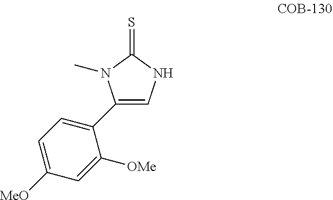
C1(C2=CC=C([MeO])C=C2[OMe])=CNC(=S)N1C
